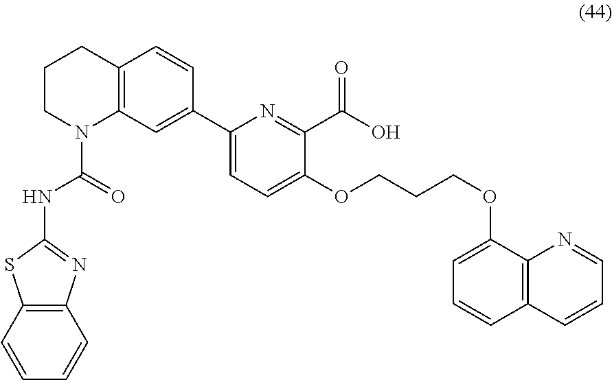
C1CN(C(NC2=NC3=C(S2)C=CC=C3)=O)C2=C(C1)C=CC(C1=CC=C(OCCCOC3=CC=CC4=C3N=CC=C4)C(C(O)=O)=N1)=C2
